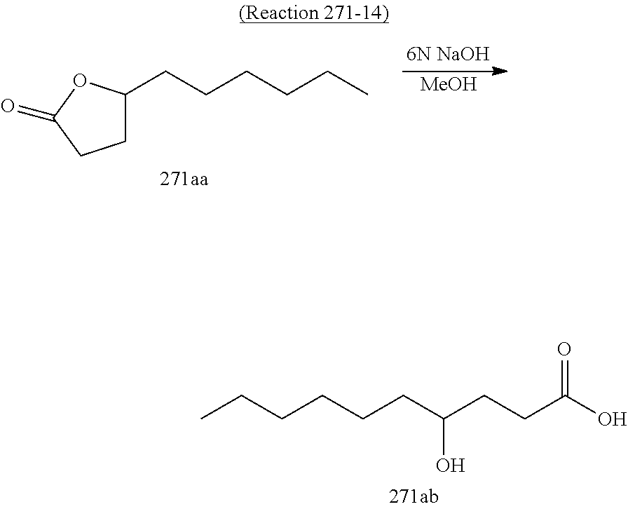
[6N NaOH].[MeOH].C1(CCCCCC)CCC(=O)O1.CCCCCCC(CCC(O)=O)O
